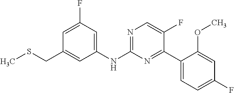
N1=C(NC2=CC(F)=CC(CSC)=C2)N=C(C2=CC=C(F)C=C2OC)C(F)=C1
